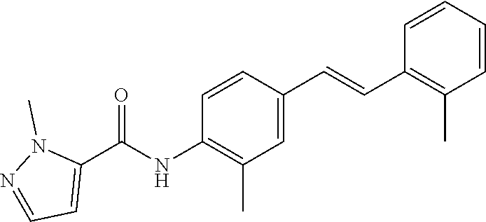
C1=CC(C=CC2=C(C)C=CC=C2)=CC(C)=C1NC(C1=CC=NN1C)=O
